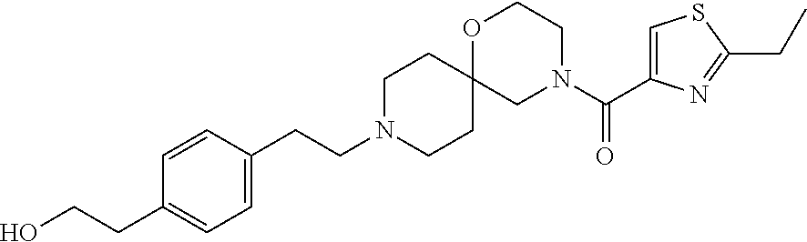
C1=C(CCN2CCC3(CC2)CN(C(C2=CSC(CC)=N2)=O)CCO3)C=CC(CCO)=C1
